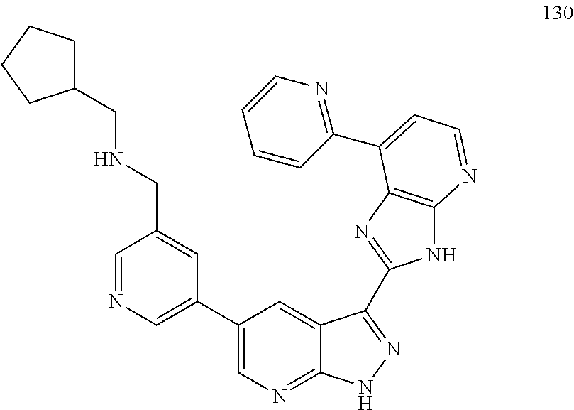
C1=NC=C(C2=CN=C3C(=C2)C(C2=NC4=C(N2)N=CC=C4C2=NC=CC=C2)=NN3)C=C1CNCC1CCCC1
